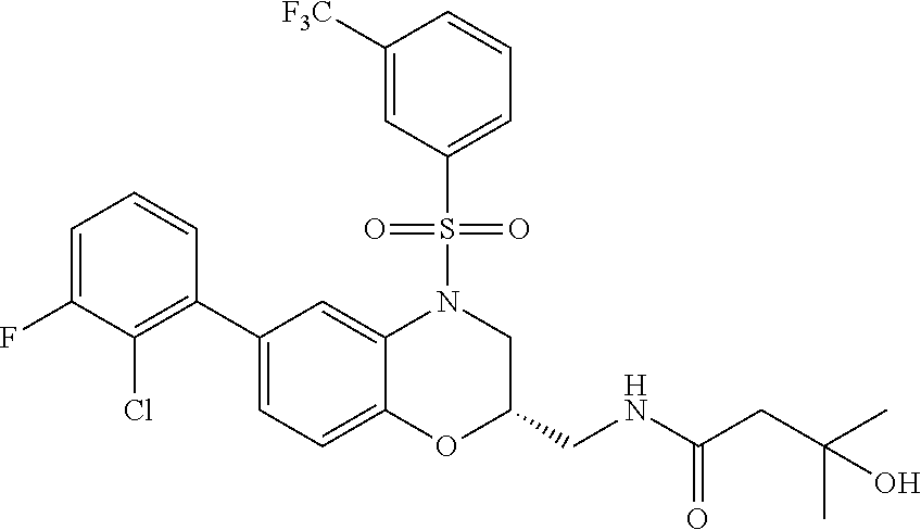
C1=C(F)C(Cl)=C(C2=CC=C3C(=C2)N(S(C2=CC=CC([F3C])=C2)(=O)=O)CC(CNC(=O)CC(O)(C)C)O3)C=C1
